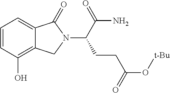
C1=CC(O)=C2C(=C1)C(=O)N(C(C(N)=O)CCC(O[t-Bu])=O)C2
